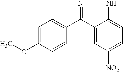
C1=C(OC)C=CC(C2=NNC3=CC=C([NO2])C=C23)=C1
